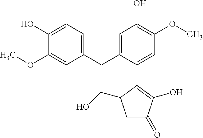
C1=C(C2=C(O)C(=O)CC2CO)C(CC2=CC=C(O)C(OC)=C2)=CC(O)=C1OC
